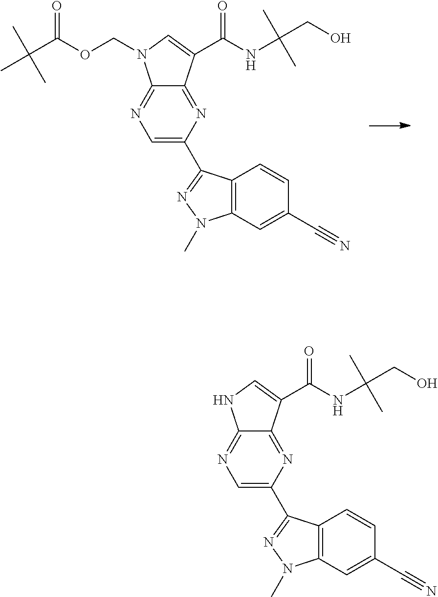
C1=C(C2=NN(C)C3=C2C=CC(C#N)=C3)N=C2C(=N1)N(COC(C(C)(C)C)=O)C=C2C(NC(CO)(C)C)=O.C1=C(C2=NN(C)C3=C2C=CC(C#N)=C3)N=C2C(=N1)NC=C2C(NC(CO)(C)C)=O
